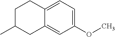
C1(OC)=CC=C2C(=C1)CC(C)CC2
